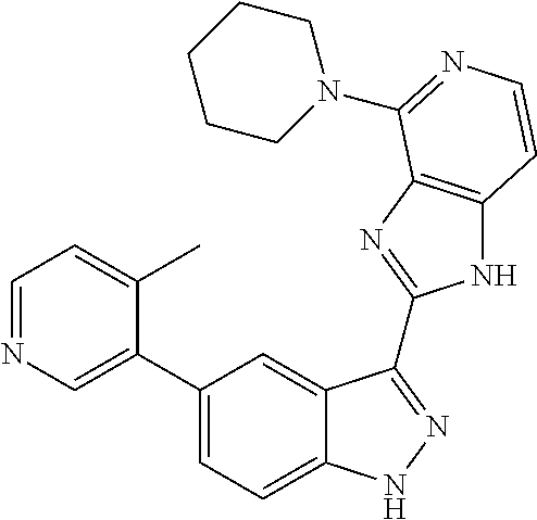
C1(C2=CN=CC=C2C)=CC=C2C(=C1)C(C1=NC3=C(N1)C=CN=C3N1CCCCC1)=NN2
